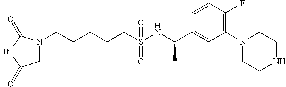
N1(CCCCCS(NC(C2=CC(N3CCNCC3)=C(F)C=C2)C)(=O)=O)CC(=O)NC1=O
